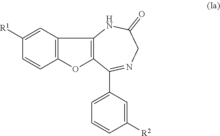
C12=C(C(C3=CC=CC([R2])=C3)=NCC(=O)N1)OC1=C2C=C([R1])C=C1
